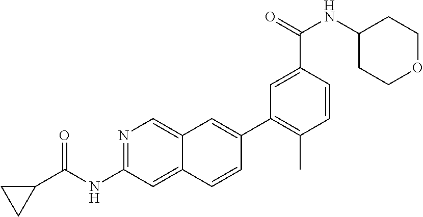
N1=C(NC(C2CC2)=O)C=C2C(=C1)C=C(C1=C(C)C=CC(C(=O)NC3CCOCC3)=C1)C=C2
